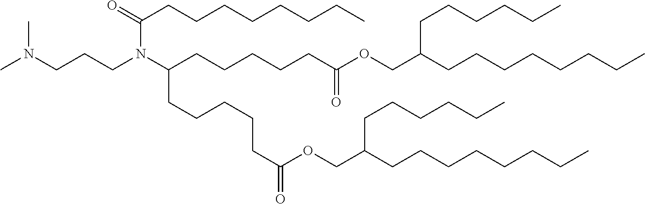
CN(CCCN(C(CCCCCC(OCC(CCCCCCCC)CCCCCC)=O)CCCCCC(=O)OCC(CCCCCCCC)CCCCCC)C(=O)CCCCCCCC)C
